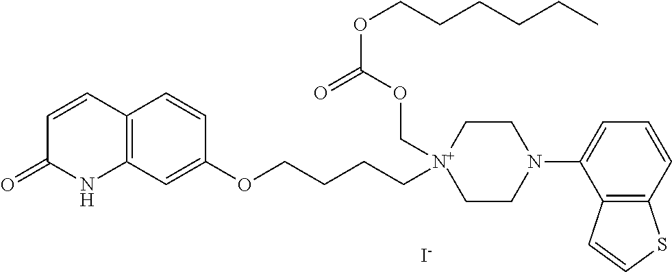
C12=C(C=C(OCCCC[N+]3(COC(OCCCCCC)=O)CCN(C4=CC=CC5=C4C=CS5)CC3)C=C1)NC(=O)C=C2.[I-]
